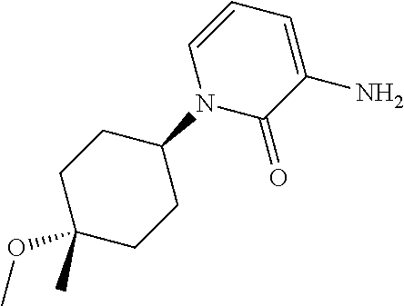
C1(C)(OC)CCC(N2C(=O)C(N)=CC=C2)CC1
